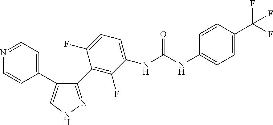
C1(C2=NNC=C2C2=CC=NC=C2)=C(F)C(NC(NC2=CC=C(C(F)(F)F)C=C2)=O)=CC=C1F
